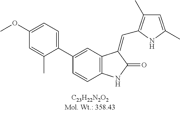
C1(C2=CC3=C(C=C2)NC(=O)C3=CC2=C(C)C=C(C)N2)=CC=C(OC)C=C1C
